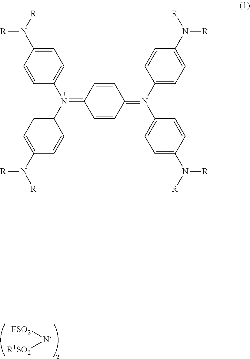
[FSO2][N-][R1SO2].C1=C(N([R])[R])C=CC(N(C2=CC=C(N([R])[R])C=C2)=C2C=CC(=N(C3=CC=C(N([R])[R])C=C3)C3=CC=C(N([R])[R])C=C3)C=C2)=C1
